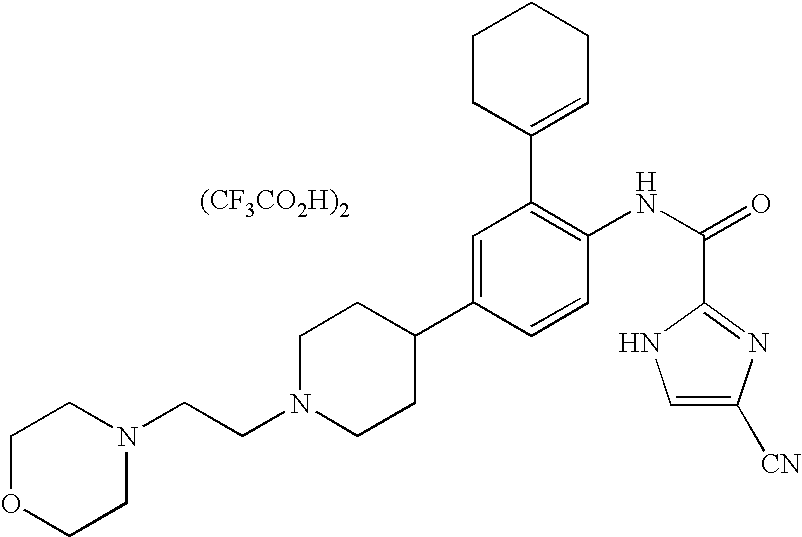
C1OCCN(CCN2CCC(C3=CC(C4=CCCCC4)=C(NC(=O)C4=NC([CN])=CN4)C=C3)CC2)C1.[(CF3CO2H)2]
